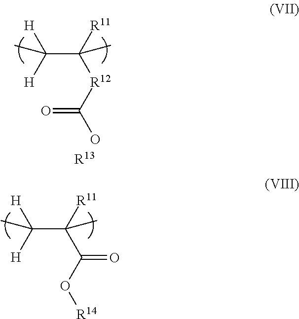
[R11]C([R12]C(O)=O)(C([H])([H])C)C.[R13].[R11]C(C(O[R14])=O)(C([H])([H])C)C
